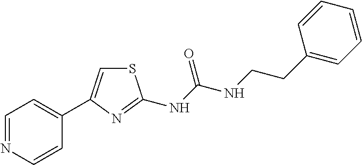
C1=NC=CC(C2=CSC(NC(NCCC3=CC=CC=C3)=O)=N2)=C1
